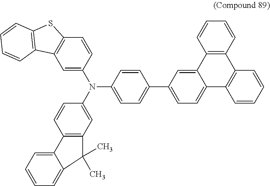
C12=C(C=C(N(C3=CC4=C(C=C3)C3=CC=CC=C3C4(C)C)C3=CC=C(C4=CC=C5C(=C4)C4=C(C6=C5C=CC=C6)C=CC=C4)C=C3)C=C1)C1=C(S2)C=CC=C1
